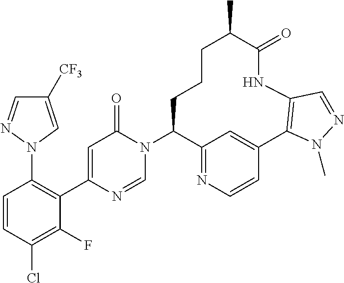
C1=CC(Cl)=C(F)C(C2=CC(=O)N(C3C4=NC=CC(=C4)C4=C(NC(=O)C(C)CCC3)C=NN4C)C=N2)=C1N1C=C([CF3])C=N1
